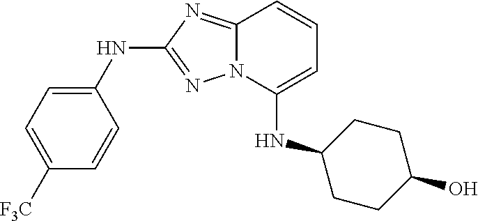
C1=CC=C(NC2CCC(O)CC2)N2C1=NC(NC1=CC=C([F3C])C=C1)=N2
